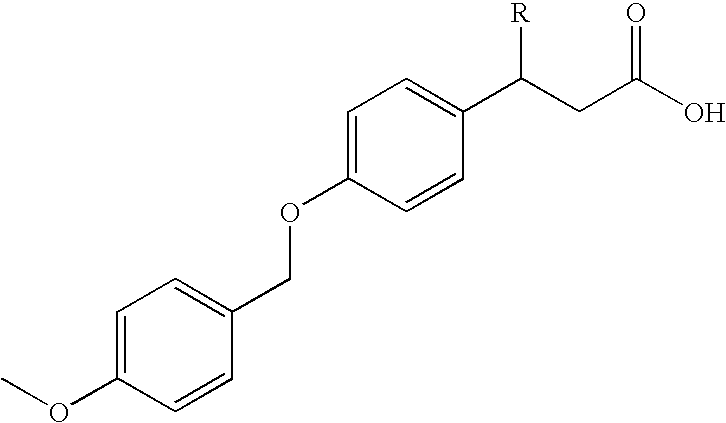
C1=C(OC)C=CC(COC2=CC=C(C(CC(O)=O)[R])C=C2)=C1
